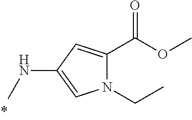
N1(CC)C(C(OC)=O)=CC(NC)=C1
